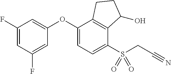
C1(OC2=CC=C(S(CC#N)(=O)=O)C3=C2CCC3O)=CC(F)=CC(F)=C1
